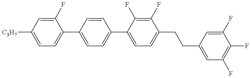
C1=C([C3H7])C=C(F)C(C2=CC=C(C3=CC=C(CCC4=CC(F)=C(F)C(F)=C4)C(F)=C3F)C=C2)=C1
